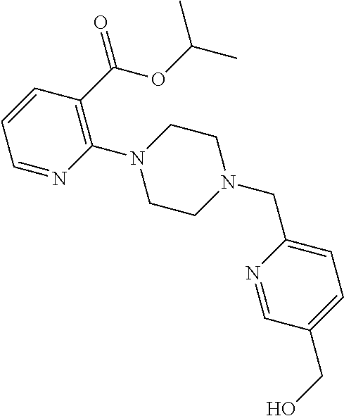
C1=NC(N2CCN(CC3=CC=C(CO)C=N3)CC2)=C(C(OC(C)C)=O)C=C1
